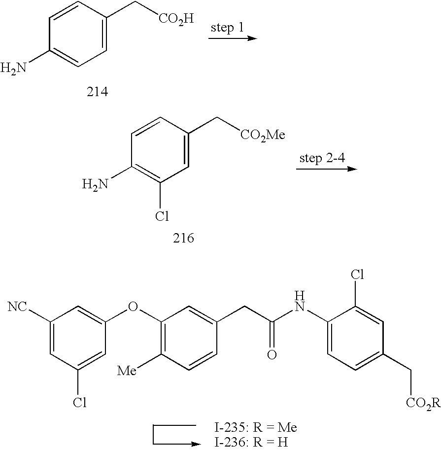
C1(C[CO2H])=CC=C(N)C=C1.C1(C[CO2Me])=CC(Cl)=C(N)C=C1.C1(OC2=CC([NC])=CC(Cl)=C2)=C([Me])C=CC(CC(NC2=CC=C(C[CO2R])C=C2Cl)=O)=C1
